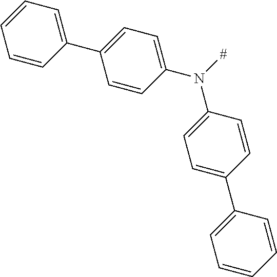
C1=CC(C2=CC=C(N([#])C3=CC=C(C4=CC=CC=C4)C=C3)C=C2)=CC=C1
